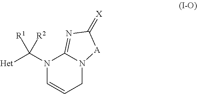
N1(C([Het])([R2])[R1])C=CCN2C1=NC(=[X])[A]2
